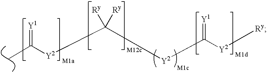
[Y2](C([Y2]C(=[Y1])[Y2][Ry])([Ry])[Ry])C(=[Y1])C
